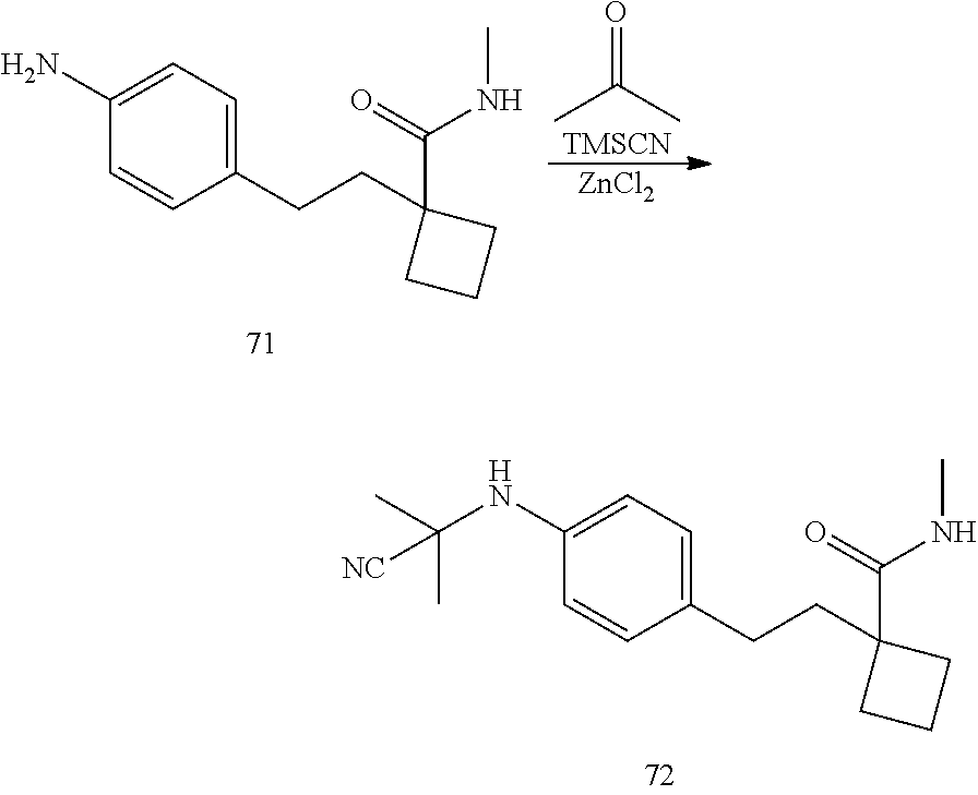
CC(C)=O.[TMSCN].[ZnCl2].C1(CCC2(C(NC)=O)CCC2)=CC=C(N)C=C1.C1(CCC2(C(NC)=O)CCC2)=CC=C(NC(C)(C)[NC])C=C1
